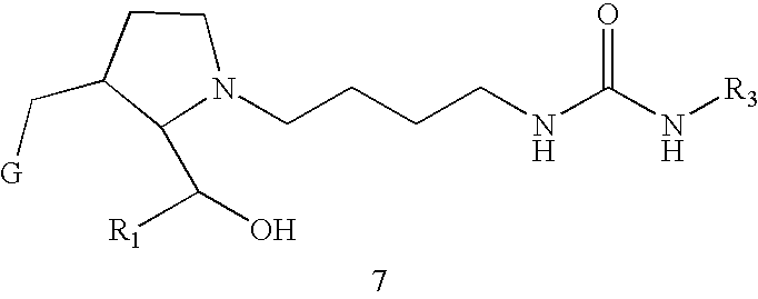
N1(CCCCNC(N[R3])=O)CCC(C[G])C1C([R1])O
